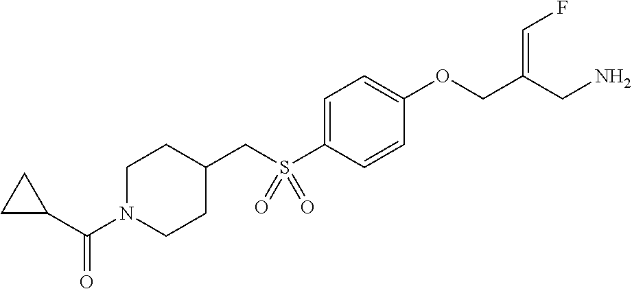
C1=C(S(CC2CCN(C(C3CC3)=O)CC2)(=O)=O)C=CC(OCC(CN)=CF)=C1
